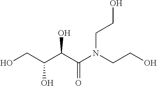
OCC(O)C(C(=O)N(CCO)CCO)O
